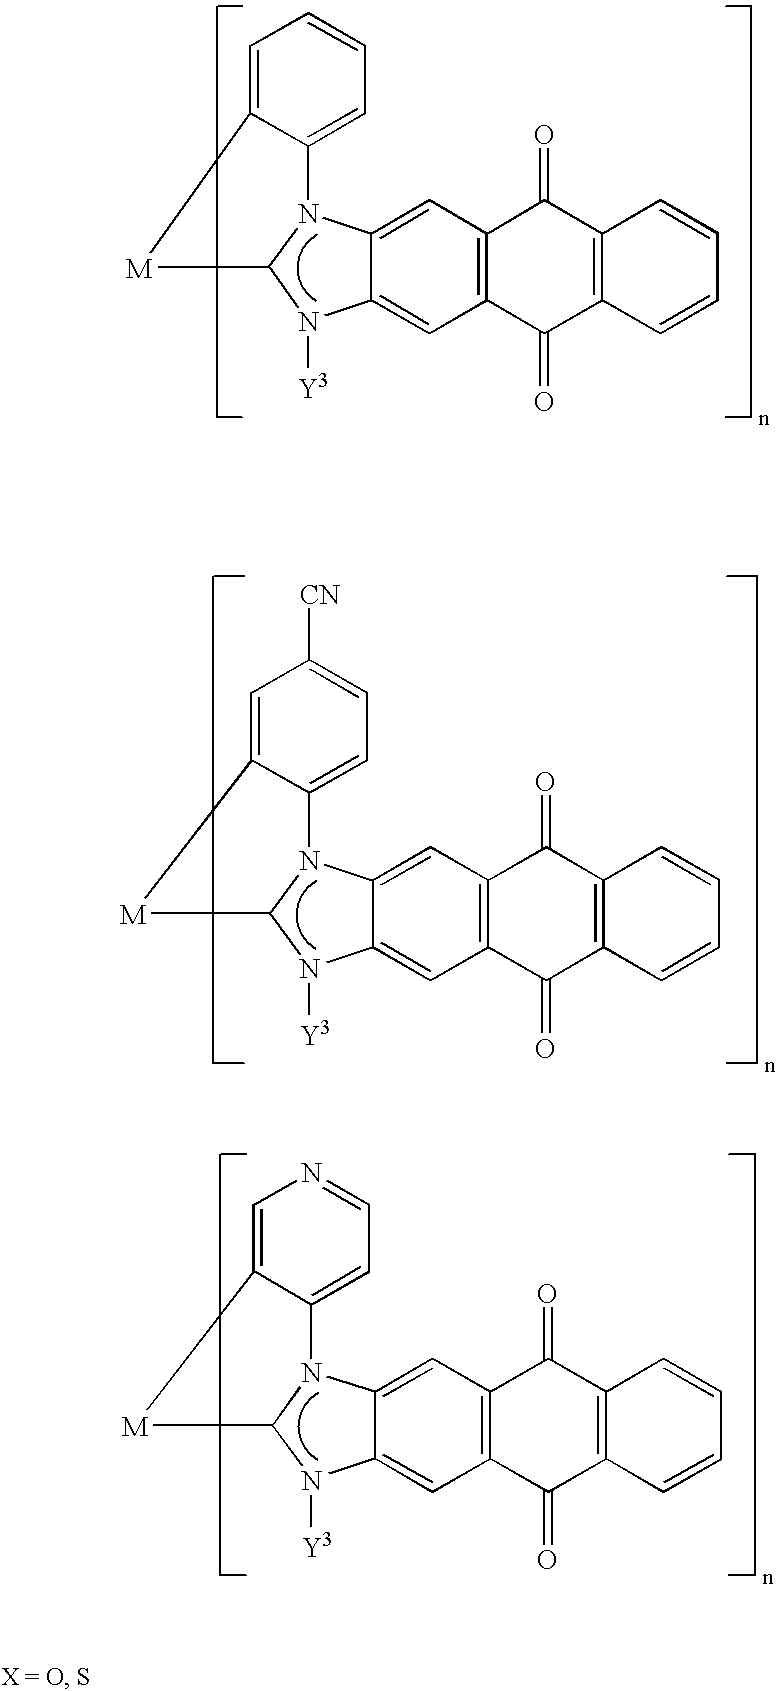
C12=CC3=C(C=C1N1C(N2[Y3])[M]C2=CC([CN])=CC=C12)C(=O)C1=C(C3=O)C=CC=C1.C12=CC3=C(C=C1N1C(N2[Y3])[M]C2=CN=CC=C12)C(=O)C1=C(C3=O)C=CC=C1.C12=CC3=C(C=C1N1C(N2[Y3])[M]C2=CC=CC=C12)C(=O)C1=C(C3=O)C=CC=C1
